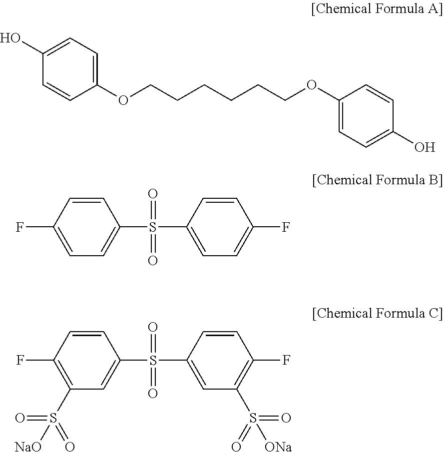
C1(OCCCCCCOC2=CC=C(O)C=C2)=CC=C(O)C=C1.C1=CC(F)=CC=C1S(C1=CC=C(F)C=C1)(=O)=O.C1=CC(F)=C(S(=O)(=O)[NaO])C=C1S(C1=CC(S(=O)(=O)[ONa])=C(F)C=C1)(=O)=O
